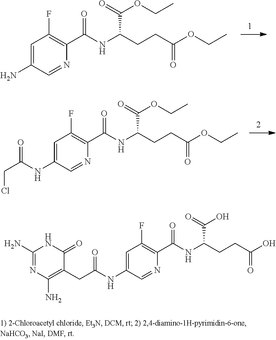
C1=C(N)C=NC(C(NC(CCC(OCC)=O)C(OCC)=O)=O)=C1F.C1=C(NC(CCl)=O)C=NC(C(NC(CCC(OCC)=O)C(OCC)=O)=O)=C1F.C1=C(NC(CC2=C(N)N=C(N)NC2=O)=O)C=NC(C(NC(CCC(O)=O)C(O)=O)=O)=C1F
